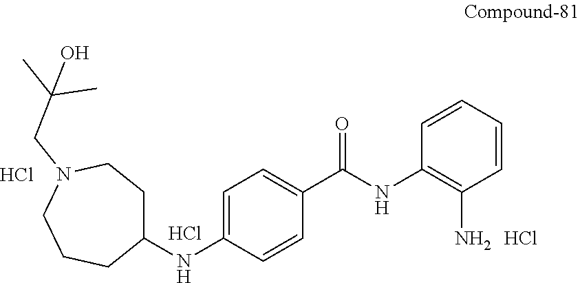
C1(NC2=CC=C(C(NC3=C(N)C=CC=C3)=O)C=C2)CCN(CC(C)(C)O)CCC1.Cl.Cl.Cl
